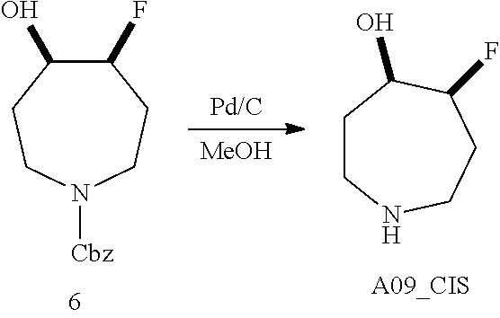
[MeOH].[Pd/C].C1CNCCC(F)C1O.C1(F)C(O)CCN([Cbz])CC1
